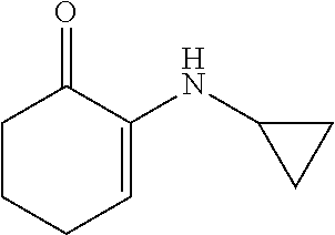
C1CCC=C(NC2CC2)C1=O
